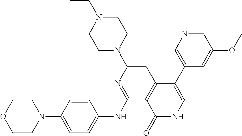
N1(C2=CC3=C(C(NC4=CC=C(N5CCOCC5)C=C4)=N2)C(=O)NC=C3C2=CN=CC(OC)=C2)CCN(CC)CC1
